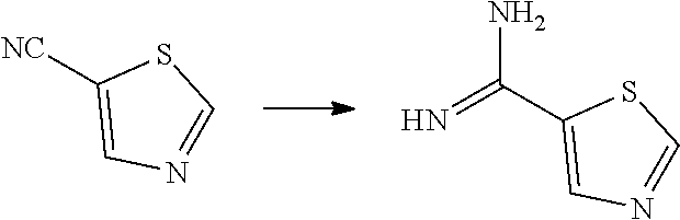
N=C(C1=CN=CS1)N.[NC]C1=CN=CS1
